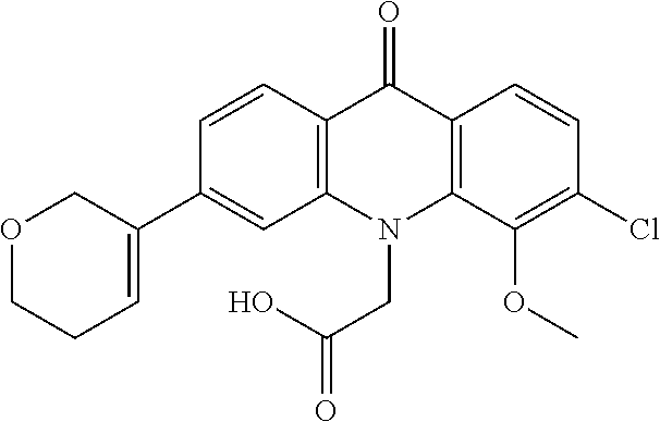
C12=C(N(CC(=O)O)C3=C(C1=O)C=CC(Cl)=C3OC)C=C(C1=CCCOC1)C=C2
